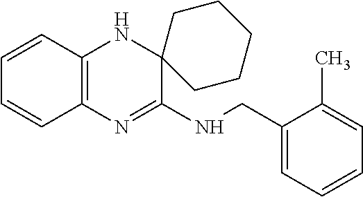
C1=CC2=C(C=C1)N=C(NCC1=CC=CC=C1C)C1(N2)CCCCC1
